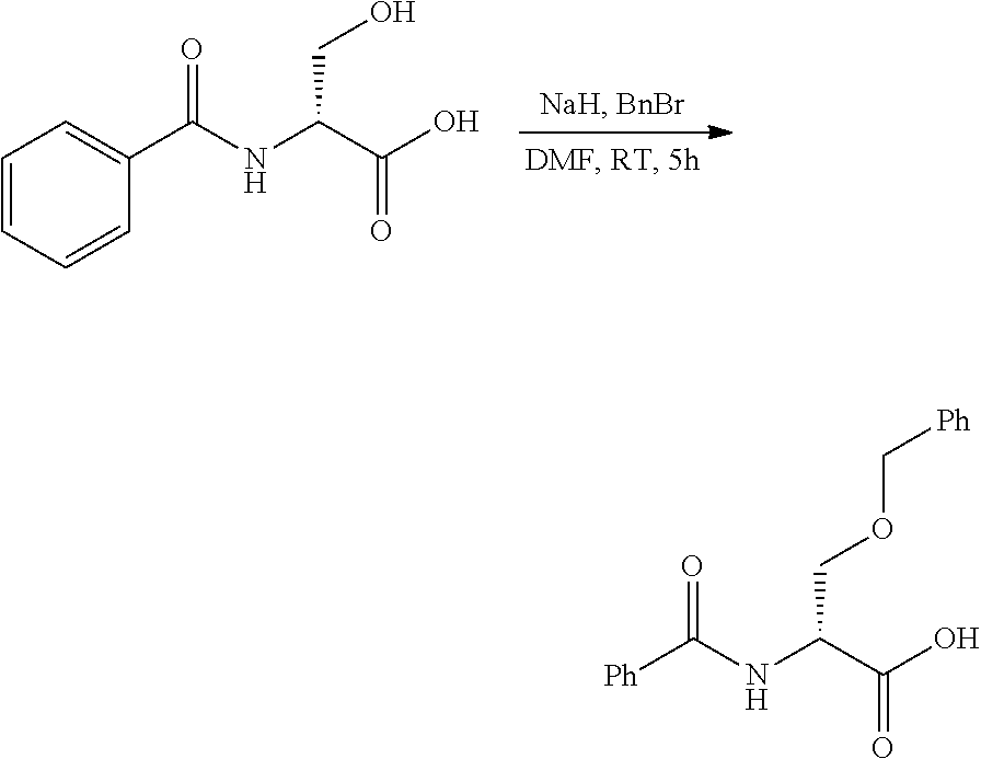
C1=CC=CC(C(NC(C(O)=O)CO)=O)=C1.[Ph]C(NC(C(O)=O)COC[Ph])=O
